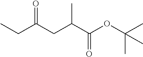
C(C(C(OC(C)(C)C)=O)C)C(CC)=O
